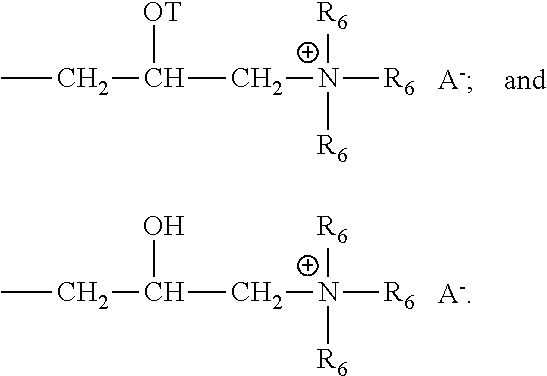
CCC(C[N+]([R6])([R6])[R6])[OT].CCC(C[N+]([R6])([R6])[R6])O
